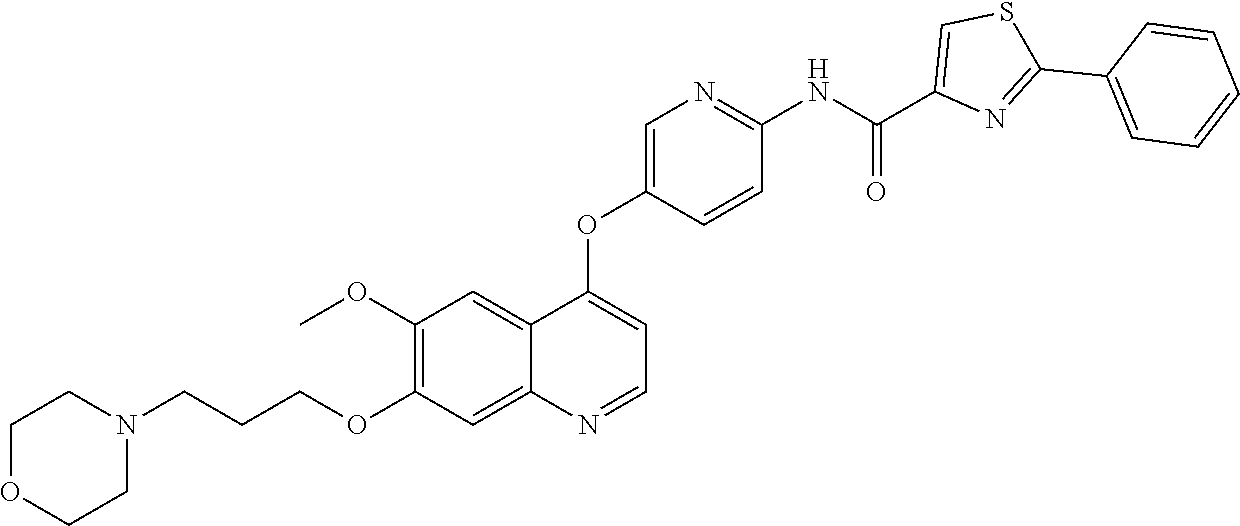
C1OCCN(CCCOC2=C(OC)C=C3C(=C2)N=CC=C3OC2=CN=C(NC(C3=CSC(C4=CC=CC=C4)=N3)=O)C=C2)C1
